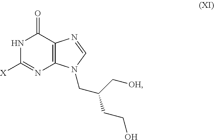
N1C([X])=NC2=C(C1=O)N=CN2CC(C[OH])CCO
